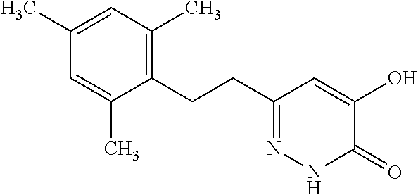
C1(C)=CC(C)=C(CCC2=NNC(=O)C(O)=C2)C(C)=C1
